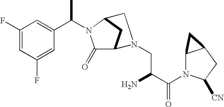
C1(F)=CC(F)=CC(C(N2C(=O)C3CC2CN3CC(N)C(N2C3C(CC2[CN])C3)=O)C)=C1
